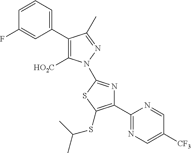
C1(C2=CC=CC(F)=C2)=C([HO2C])N(C2=NC(C3=NC=C([CF3])C=N3)=C(SC(C)C)S2)N=C1C
